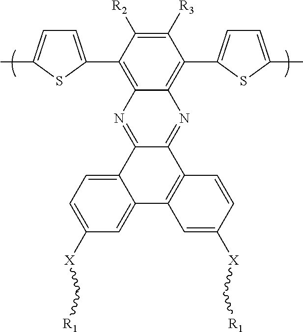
C1([R2])=C([R3])C(C2=CC=C(C)S2)=C2C(=C1C1=CC=C(C)S1)N=C1C(=N2)C2=C(C=C([X]C[R1])C=C2)C2=CC([X]C[R1])=CC=C12
